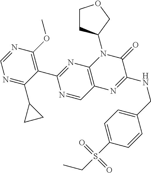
N1=C(C2CC2)C(C2=NC3=C(C=N2)N=C(NCC2=CC=C(S(CC)(=O)=O)C=C2)C(=O)N3C2CCOC2)=C(OC)N=C1
